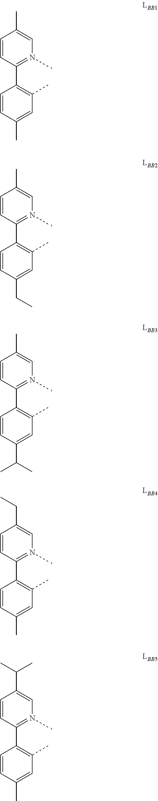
C1=CC(C2=C(C)C=C(C)C=C2)=N(C)C=C1C.C1=CC(C2=C(C)C=C(CC)C=C2)=N(C)C=C1C.C1=CC(C2=C(C)C=C(C(C)C)C=C2)=N(C)C=C1C.C1=CC(C2=C(C)C=C(C)C=C2)=N(C)C=C1CC.C1=CC(C2=C(C)C=C(C)C=C2)=N(C)C=C1C(C)C
